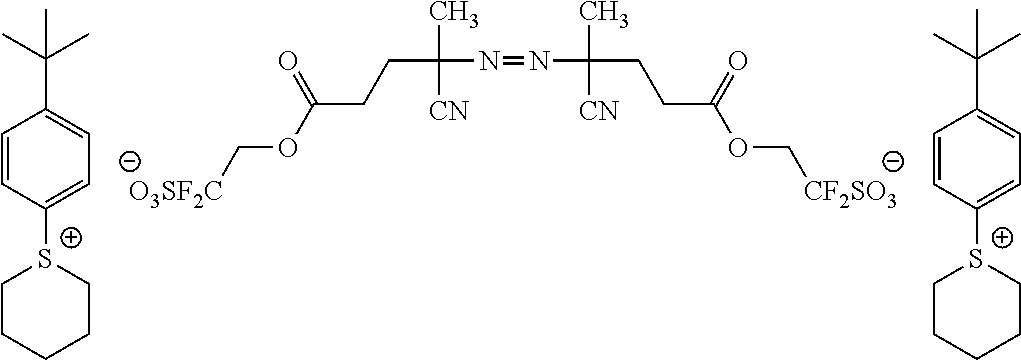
C(C(N=NC(CCC(OC[CF2SO3])=O)(C)[CN])(C)[CN])CC(OC[O3SF2C])=O.C1C[S+](C2=CC=C(C(C)(C)C)C=C2)CCC1.C1C[S+](C2=CC=C(C(C)(C)C)C=C2)CCC1
